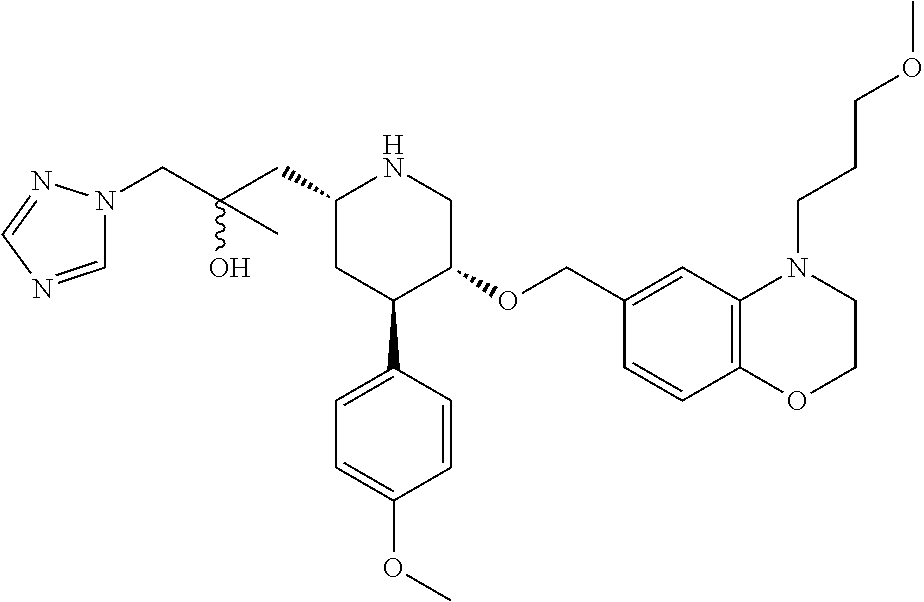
C1(CC(CN2N=CN=C2)(C)O)CC(C2=CC=C(OC)C=C2)C(OCC2=CC3=C(C=C2)OCCN3CCCOC)CN1
